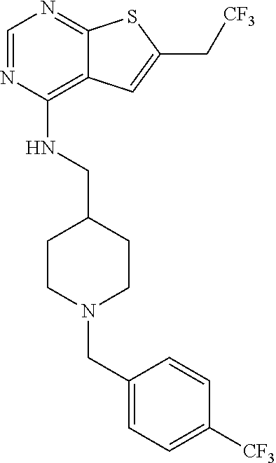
C1=NC(NCC2CCN(CC3=CC=C([CF3])C=C3)CC2)=C2C(=N1)SC(C[CF3])=C2
